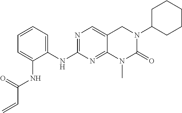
C1(NC2=CC=CC=C2NC(C=C)=O)=NC=C2C(=N1)N(C)C(=O)N(C1CCCCC1)C2
